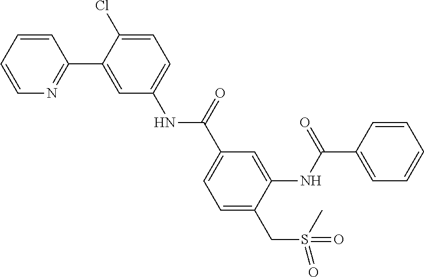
C1=CC=CN=C1C1=CC(NC(C2=CC=C(CS(=O)(C)=O)C(NC(C3=CC=CC=C3)=O)=C2)=O)=CC=C1Cl
